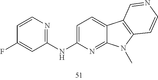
C1=C(NC2=NC=CC(F)=C2)N=C2C(=C1)C1=C(N2C)C=CN=C1
